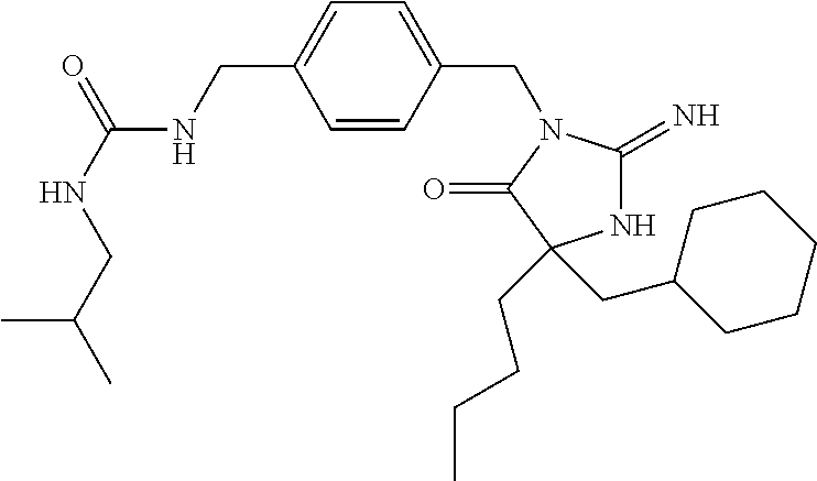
N1C(=N)N(CC2=CC=C(CNC(NCC(C)C)=O)C=C2)C(=O)C1(CCCC)CC1CCCCC1
